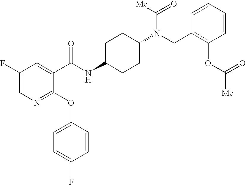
N1=C(OC2=CC=C(F)C=C2)C(C(NC2CCC(N(CC3=C(OC([Me])=O)C=CC=C3)C([Me])=O)CC2)=O)=CC(F)=C1
